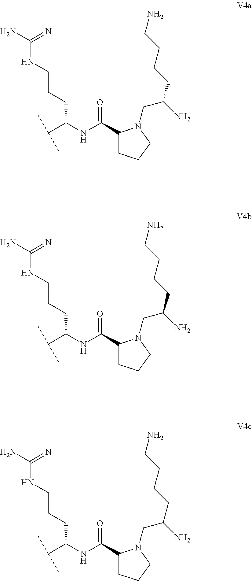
C1(C(NC(C(C)C)CCCNC(N)=N)=O)CCCN1CC(N)CCCCN.C1(C(NC(C(C)C)CCCNC(N)=N)=O)CCCN1CC(N)CCCCN.C1(C(NC(C(C)C)CCCNC(N)=N)=O)CCCN1CC(N)CCCCN
